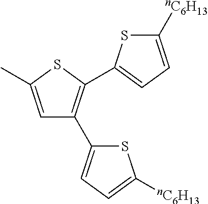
C1=C(C)SC(C2=CC=C([nC6H13])S2)=C1C1=CC=C([nC6H13])S1
